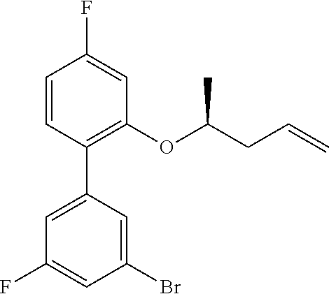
C1=CC(C2=CC(F)=CC(Br)=C2)=C(OC(CC=C)C)C=C1F
